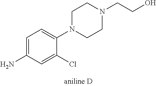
C1=C(N)C=C(Cl)C(N2CCN(CCO)CC2)=C1
